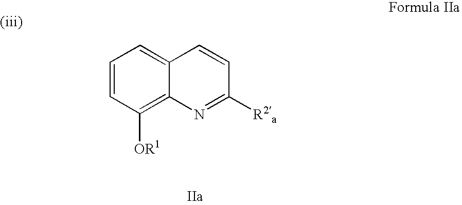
C1=CC([OR1])=C2C(=C1)C=CC([R2a])=N2
